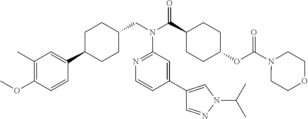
C1(C)=C(OC)C=CC(C2CCC(CN(C(C3CCC(OC(N4CCOCC4)=O)CC3)=O)C3=NC=CC(C4=CN(C(C)C)N=C4)=C3)CC2)=C1
